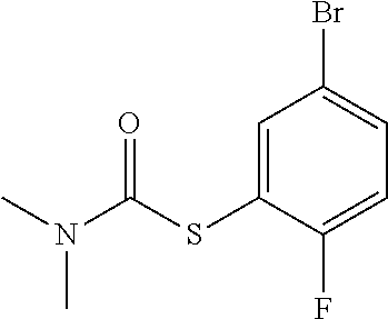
C1(Br)=CC=C(F)C(SC(=O)N(C)C)=C1
